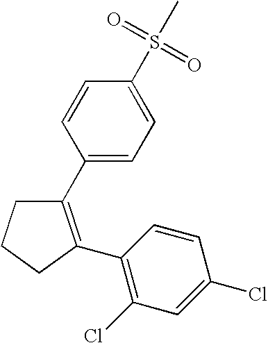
C1C(C2=C(Cl)C=C(Cl)C=C2)=C(C2=CC=C(S(C)(=O)=O)C=C2)CC1
